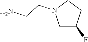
C1C(F)CCN1CCN
